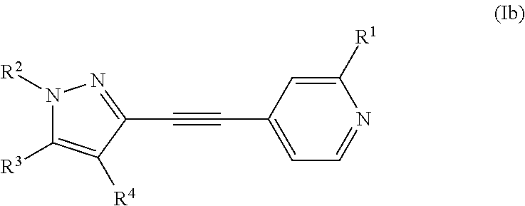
N1([R2])C([R3])=C([R4])C(C#CC2=CC=NC([R1])=C2)=N1
